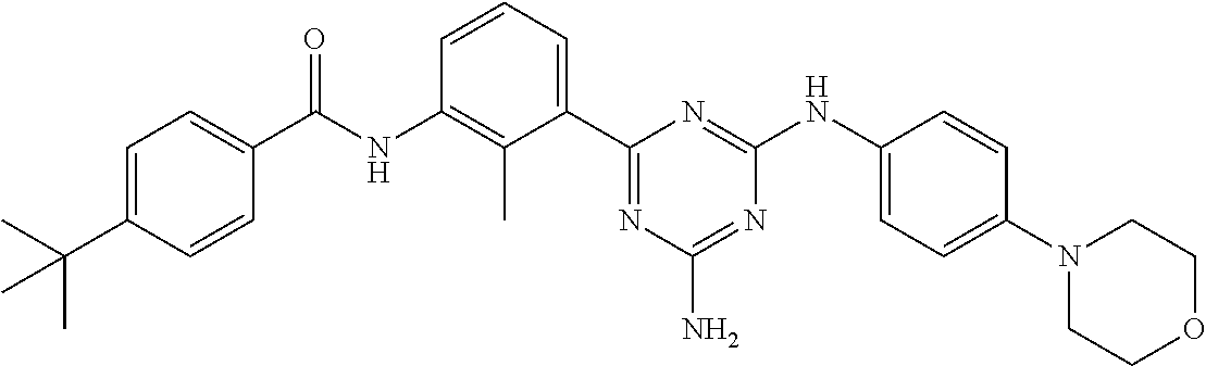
N(C1=C(C)C(C2=NC(N)=NC(NC3=CC=C(N4CCOCC4)C=C3)=N2)=CC=C1)C(=O)C1=CC=C(C(C)(C)C)C=C1
